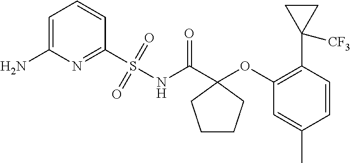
C1=C(N)N=C(S(NC(C2(OC3=C(C4([CF3])CC4)C=CC(C)=C3)CCCC2)=O)(=O)=O)C=C1
